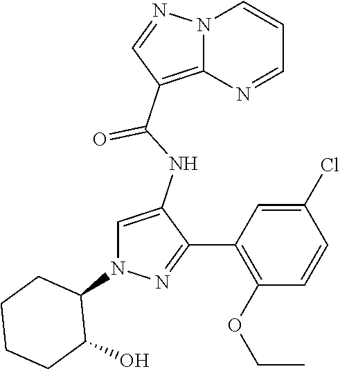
N12C(=C(C(NC3=CN(C4CCCCC4O)N=C3C3=C(OCC)C=CC(Cl)=C3)=O)C=N1)N=CC=C2
